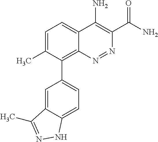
C1=C(C)C(C2=CC=C3C(=C2)C(C)=NN3)=C2C(=C1)C(N)=C(C(N)=O)N=N2
